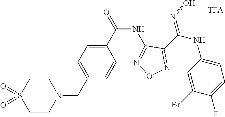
C(NC1=NON=C1C(NC1=CC=C(F)C(Br)=C1)=NO)(=O)C1=CC=C(CN2CCS(=O)(=O)CC2)C=C1
